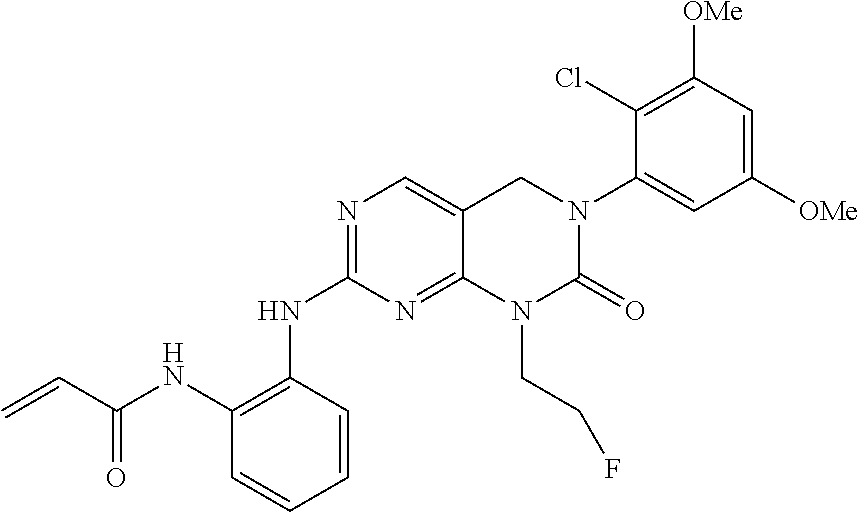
C12=NC(NC3=C(NC(C=C)=O)C=CC=C3)=NC=C1CN(C1=CC([OMe])=CC([OMe])=C1Cl)C(=O)N2CCF
